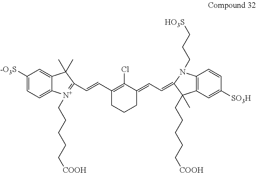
C1([-O3S])=CC=C2C(=C1)C(C)(C)C(C=CC1=C(Cl)C(=CC=C3C(CCCCC[COOH])(C)C4=C(C=CC([SO3H])=C4)N3CCC[HO3S])CCC1)=[N+]2CCCCC[COOH]
